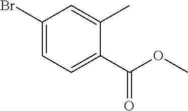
C1(Br)=CC=C(C(OC)=O)C(C)=C1
